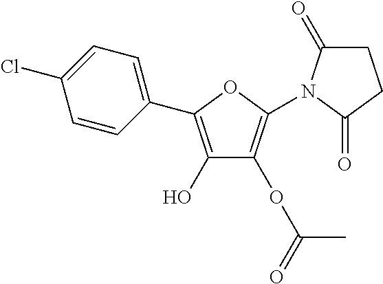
C1=CC(C2=C(O)C(OC(=O)C)=C(N3C(=O)CCC3=O)O2)=CC=C1Cl
